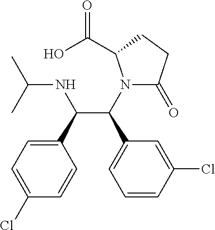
C1(C(NC(C)C)C(C2=CC=CC(Cl)=C2)N2C(=O)CCC2C(O)=O)=CC=C(Cl)C=C1
